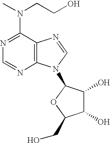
C12=C(N=CN1C1C(O)C(O)C(CO)O1)C(N(CCO)C)=NC=N2
